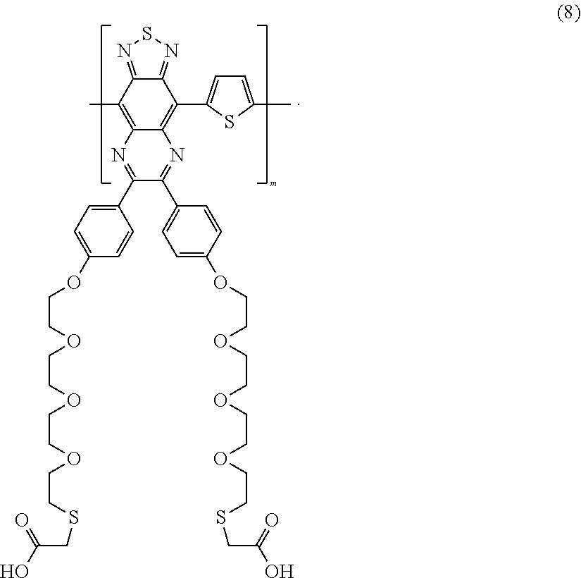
CC1=C2C(=C(C3=CC=C(C)S3)C3=NSN=C13)N=C(C1=CC=C(OCCOCCOCCOCCSCC(O)=O)C=C1)C(C1=CC=C(OCCOCCOCCOCCSCC(O)=O)C=C1)=N2
